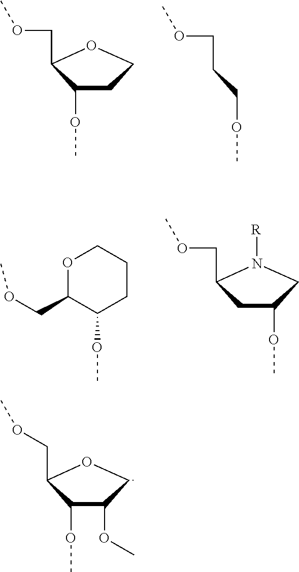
O(CC1C(OC)CCO1)C.O(CCCOC)C.O1C(COC)C(OC)CCC1.O(CC1CC(OC)CN1[R])C.C(C1C(OC)C(OC)CO1)OC
